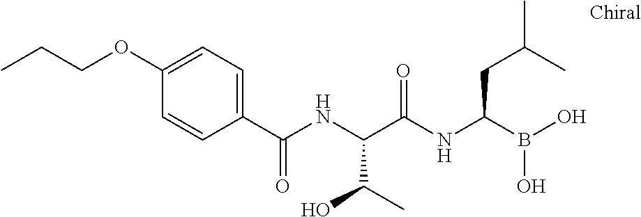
C1(C(NC(C(NC(B(O)O)CC(C)C)=O)C(C)O)=O)=CC=C(OCCC)C=C1
